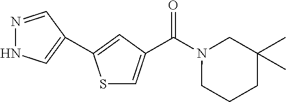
S1C=C(C(=O)N2CCCC(C)(C)C2)C=C1C1=CNN=C1
